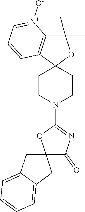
C12(CCN(C3=NC(=O)C4(O3)CC3=CC=CC=C3C4)CC1)OC(C)(C)C1=C2C=CC=[N+]1[O-]
